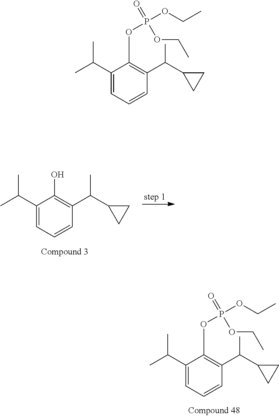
C1(C(C)C)=CC=CC(C(C2CC2)C)=C1O.C1(C(C)C)=CC=CC(C(C2CC2)C)=C1OP(OCC)(=O)OCC.C1(C(C)C)=CC=CC(C(C2CC2)C)=C1OP(OCC)(=O)OCC
